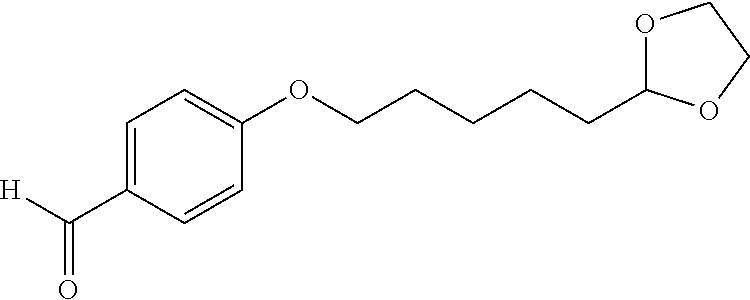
C1=C(C([H])=O)C=CC(OCCCCCC2OCCO2)=C1
